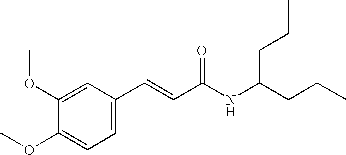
C1(C=CC(NC(CCC)CCC)=O)=CC=C(OC)C(OC)=C1
